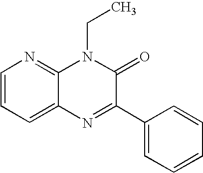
C1=CC=C2C(=N1)N(CC)C(=O)C(C1=CC=CC=C1)=N2
